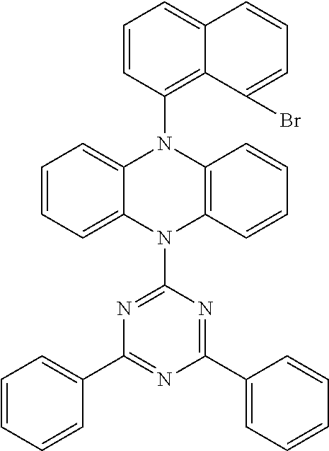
C1=CC=C2C(=C1)N(C1=C3C(=CC=C1)C=CC=C3Br)C1=C(N2C2=NC(C3=CC=CC=C3)=NC(C3=CC=CC=C3)=N2)C=CC=C1
